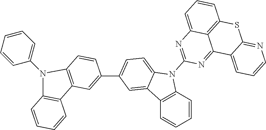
C12=C(C=CC=C1)N(C1=NC3=CC=CC4=C3C(=N1)C1=CC=CN=C1S4)C1=CC=C(C3=CC4=C(C=C3)N(C3=CC=CC=C3)C3=C4C=CC=C3)C=C21
